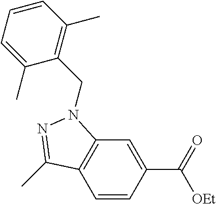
C1=CC(C(=O)[OEt])=CC2=C1C(C)=NN2CC1=C(C)C=CC=C1C
